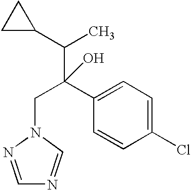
C1C(C(C)C(C2=CC=C(Cl)C=C2)(CN2C=NC=N2)O)C1
